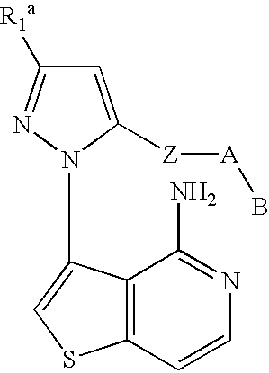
C1=C([Z][A]B)N(C2=CSC3=C2C(N)=NC=C3)N=C1[R1a]
